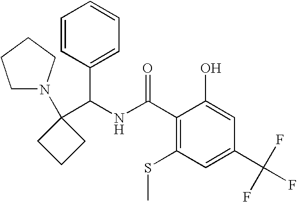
C1(C(NC(C2=C(SC)C=C(C(F)(F)F)C=C2O)=O)C2=CC=CC=C2)(N2CCCC2)CCC1
